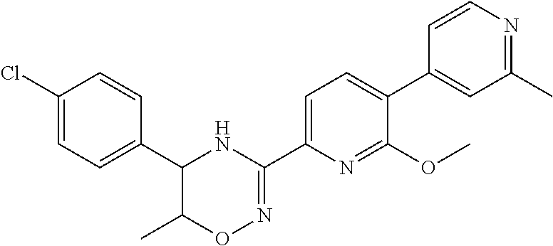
C1(Cl)=CC=C(C2C(C)ON=C(C3=CC=C(C4=CC(C)=NC=C4)C(OC)=N3)N2)C=C1
